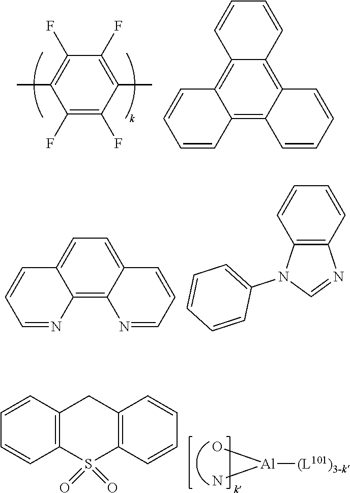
C1(F)=C(C)C(F)=C(F)C(C)=C1F.C12=C3C(=C4C(=C1C=CC=C2)C=CC=C4)C=CC=C3.C1=C2C(=C3C(=C1)C=CC=N3)N=CC=C2.C1=CC2=C(C=C1)N=CN2C1=CC=CC=C1.[(L101)3-k][Al](O)N.C12=C(S(=O)(=O)C3=C(C1)C=CC=C3)C=CC=C2
